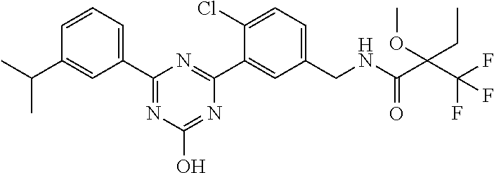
C1(CNC(C(C(F)(F)F)(CC)OC)=O)=CC=C(Cl)C(C2=NC(C3=CC=CC(C(C)C)=C3)=NC(O)=N2)=C1
